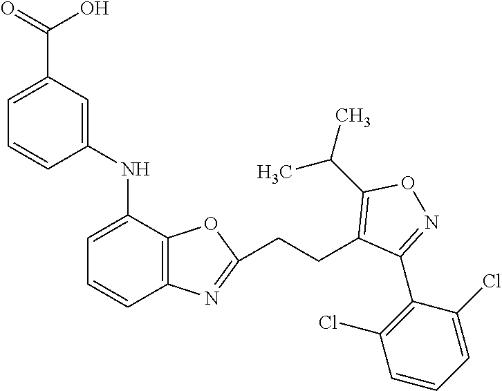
C1=C(C(=O)O)C=C(NC2=CC=CC3=C2OC(CCC2=C(C(C)C)ON=C2C2=C(Cl)C=CC=C2Cl)=N3)C=C1
